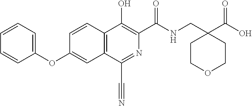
C1=CC2=C(C=C1OC1=CC=CC=C1)C(C#N)=NC(C(NCC1(C(O)=O)CCOCC1)=O)=C2O
